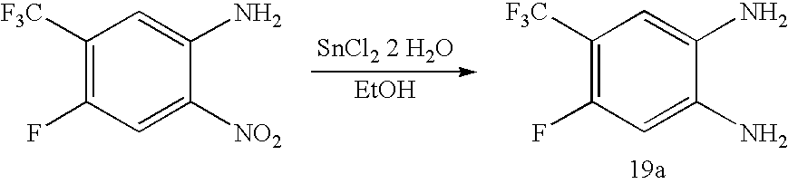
C1([F3C])=C(F)C=C([NO2])C(N)=C1.C1([F3C])=C(F)C=C(N)C(N)=C1.[SnCl2 2 H2O].[EtOH]
